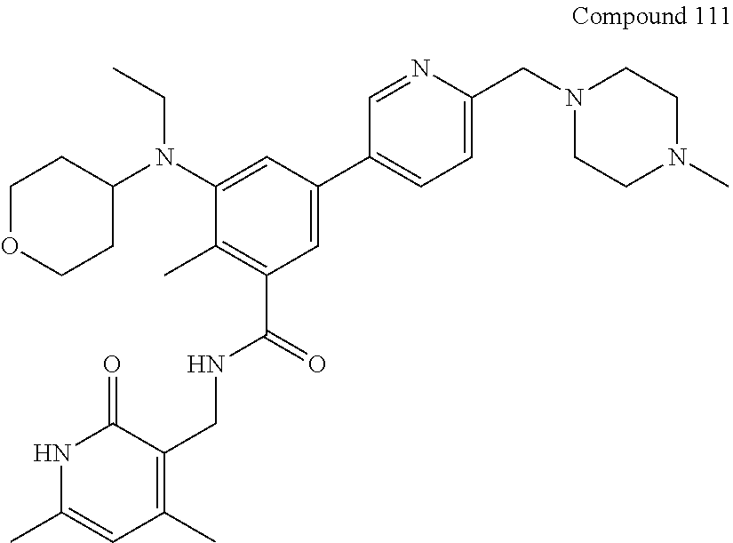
C1OCCC(N(C2=CC(C3=CC=C(CN4CCN(C)CC4)N=C3)=CC(C(=O)NCC3=C(C)C=C(C)NC3=O)=C2C)CC)C1
